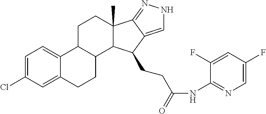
C1=C(Cl)C=C2C(=C1)C1C(CC2)C2C(C)(CC1)C1=NNC=C1C2CCC(NC1=NC=C(F)C=C1F)=O
